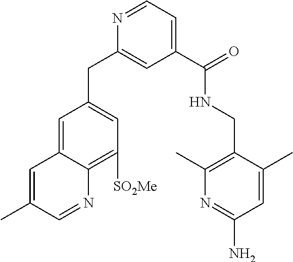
N1=CC=C(C(NCC2=C(C)N=C(N)C=C2C)=O)C=C1CC1=CC([SO2Me])=C2C(=C1)C=C(C)C=N2
